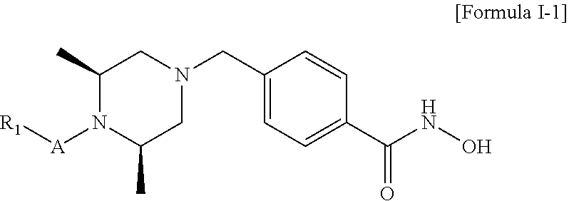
C1(C)N([A][R1])C(C)CN(CC2=CC=C(C(NO)=O)C=C2)C1
